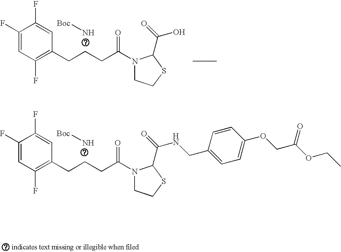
C1(F)=CC(F)=C(CCCC(N2CCSC2C(=O)O)=O)C=C1F.N[Boc].C1(F)=CC(F)=C(CCCC(N2CCSC2C(=O)NCC2=CC=C(OCC(OCC)=O)C=C2)=O)C=C1F.N[Boc]
